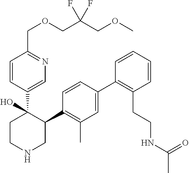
C1=CC(C2(O)CCNCC2C2=C(C)C=C(C3=C(CCNC(C)=O)C=CC=C3)C=C2)=CN=C1COCC(COC)(F)F
